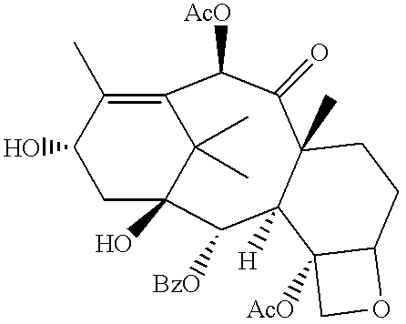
C12(C)C(=O)C([AcO])C3=C(C)C(O)CC(O)(C([BzO])C1([H])C1([AcO])C(CC2)OC1)C3(C)C
